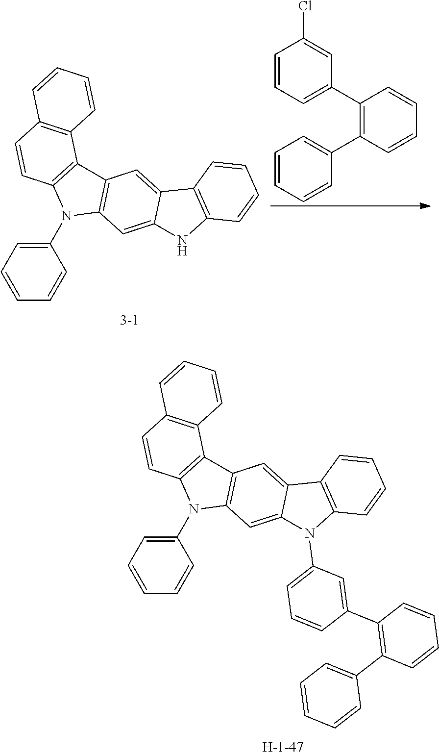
C1(N2C3=C(C4=C2C=CC2=C4C=CC=C2)C=C2C(=C3)N(C3=CC=CC(C4=C(C5=CC=CC=C5)C=CC=C4)=C3)C3=C2C=CC=C3)=CC=CC=C1.C1=CC=C(C2=C(C3=CC=CC=C3)C=CC=C2)C=C1Cl.C1(N2C3=C(C4=C2C=CC2=C4C=CC=C2)C=C2C(=C3)NC3=C2C=CC=C3)=CC=CC=C1
